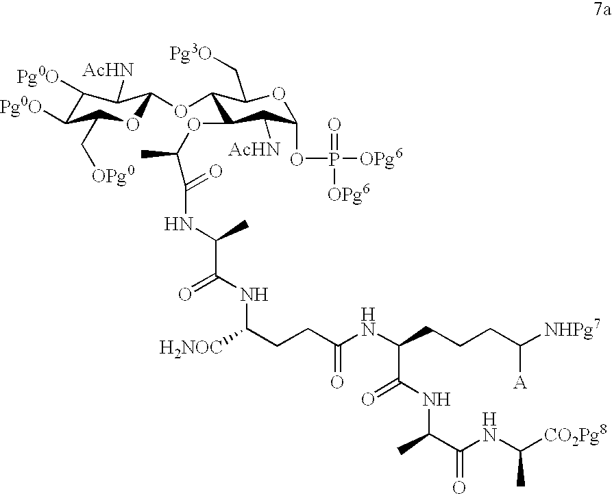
C1([Pg0O])C([Pg0O])C(C[OPg0])OC(OC2C(OC(C(=O)NC(C)C(=O)NC(CCC(NC(CCCC([NHPg7])[A])C(NC(C(NC([CO2Pg8])C)=O)C)=O)=O)[H2NOC])C)C([AcHN])C(OP([OPg6])([OPg6])=O)OC2C[Pg3O])C1[AcHN]
